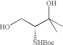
OCC(C(C)(O)C)[NHBoc]
